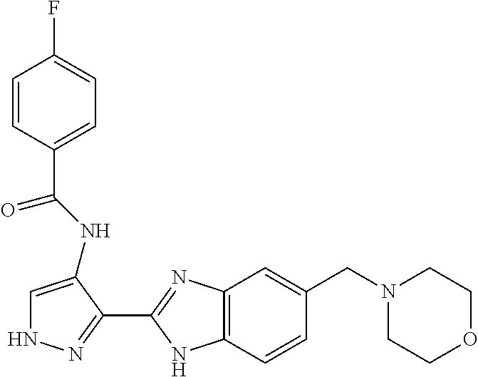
C1=C(NC(C2=CC=C(F)C=C2)=O)C(C2=NC3=C(N2)C=CC(CN2CCOCC2)=C3)=NN1
